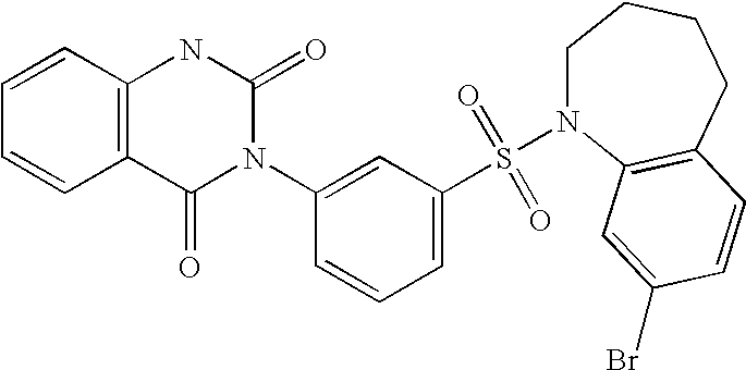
C1=CC2=C(C=C1)C(=O)N(C1=CC(S(=O)(=O)N3CCCCC4=C3C=C(Br)C=C4)=CC=C1)C(=O)N2
